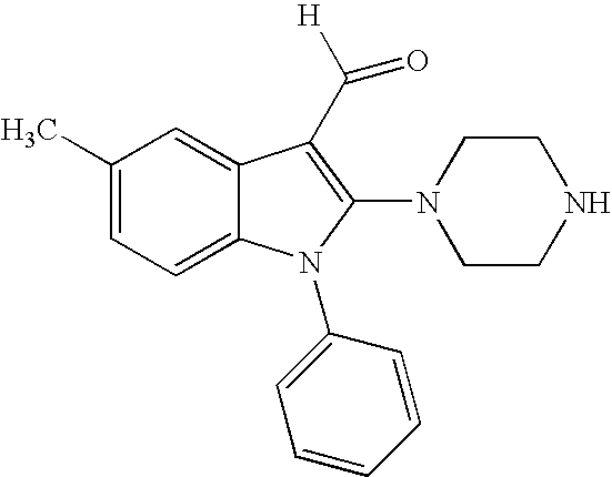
C1(C)=CC=C2C(=C1)C(C([H])=O)=C(N1CCNCC1)N2C1=CC=CC=C1
